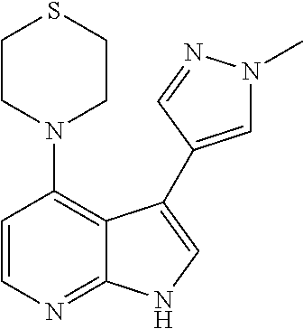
C1=CN=C2C(=C1N1CCSCC1)C(C1=CN(C)N=C1)=CN2
